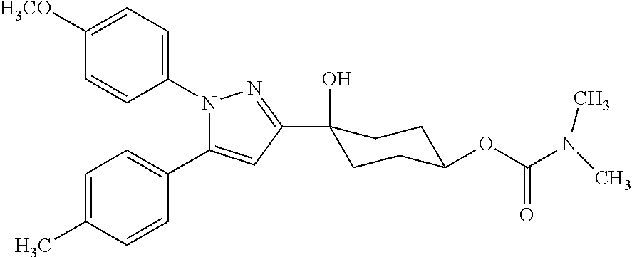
C1([H3CO])=CC=C(N2C(C3=CC=C(C)C=C3)=CC(C3(O)CCC(OC(N(C)C)=O)CC3)=N2)C=C1
